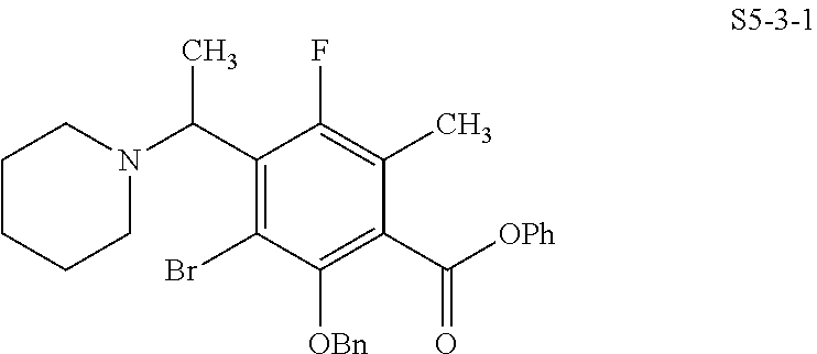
C1(C(N2CCCCC2)C)=C(Br)C([OBn])=C(C([OPh])=O)C(C)=C1F
